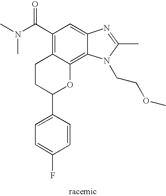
C1=CC(C2OC3=C4C(=CC(C(N(C)C)=O)=C3CC2)N=C(C)N4CCOC)=CC=C1F
